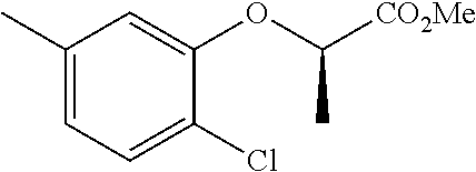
C1(C)=CC=C(Cl)C(OC([CO2Me])C)=C1
